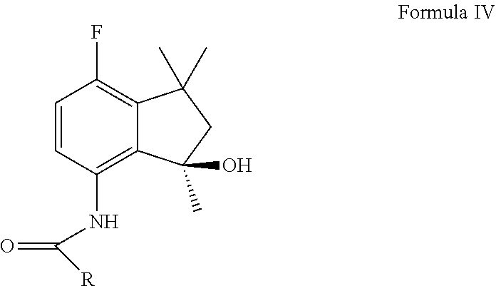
C1=CC(NC([R])=O)=C2C(=C1F)C(C)(C)CC2(C)O
